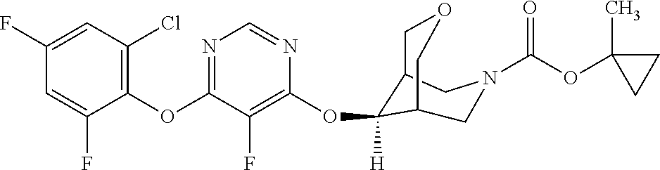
C1(OC2=NC=NC(OC3([H])C4COCC3CN(C(OC3(C)CC3)=O)C4)=C2F)=C(Cl)C=C(F)C=C1F
